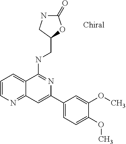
N(C1=NC(C2=CC=C(OC)C(OC)=C2)=CC2=NC=CC=C12)CC1OC(=O)NC1
